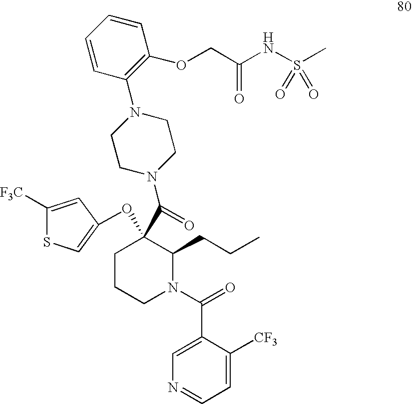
C1(C(N2C(CCC)C(OC3=CSC([F3C])=C3)(C(=O)N3CCN(C4=C(OCC(NS(C)(=O)=O)=O)C=CC=C4)CC3)CCC2)=O)=CN=CC=C1[CF3]
